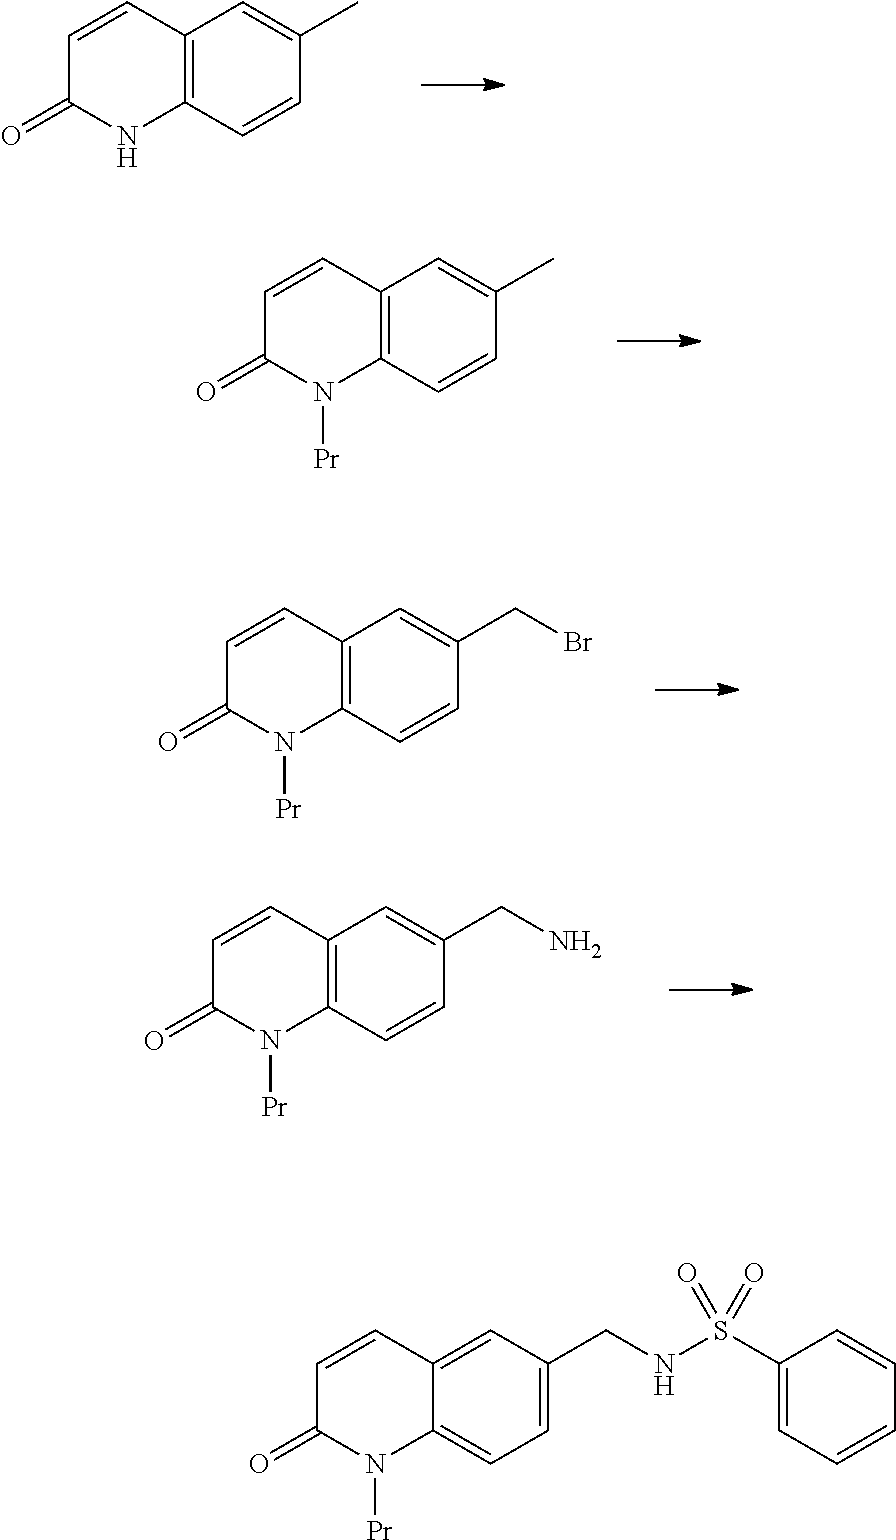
C12=C(C=CC(C)=C1)NC(=O)C=C2.C12=C(C=CC(C)=C1)N([Pr])C(=O)C=C2.C12=C(C=CC(CBr)=C1)N([Pr])C(=O)C=C2.C12=C(C=CC(CN)=C1)N([Pr])C(=O)C=C2.C12=CC(CNS(C3=CC=CC=C3)(=O)=O)=CC=C1N([Pr])C(=O)C=C2
